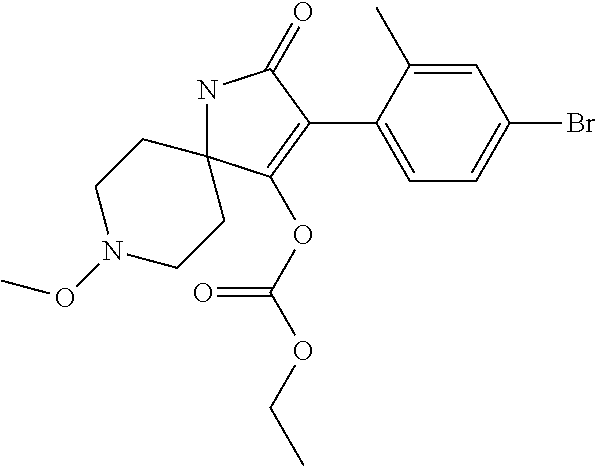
N1C2(C(OC(=O)OCC)=C(C3=CC=C(Br)C=C3C)C1=O)CCN(OC)CC2
